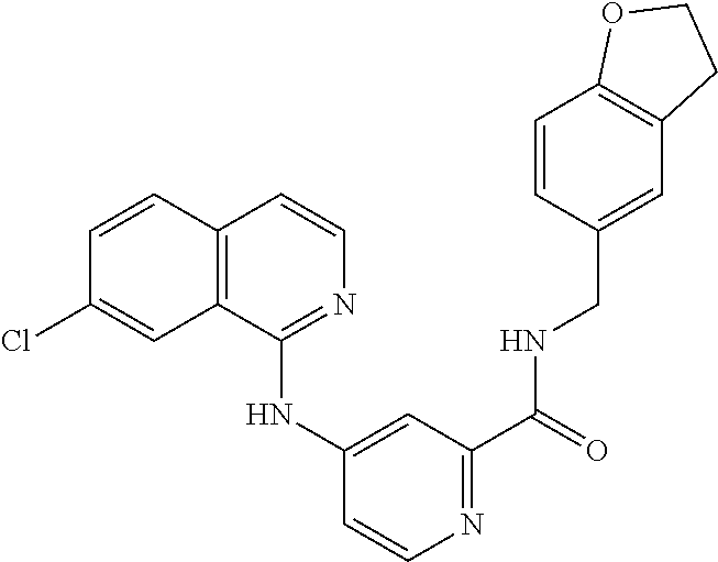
C1(Cl)=CC2=C(C=C1)C=CN=C2NC1=CC(C(=O)NCC2=CC3=C(C=C2)OCC3)=NC=C1
